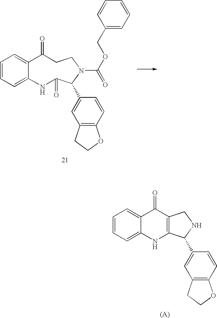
C1=CC=C2C(=C1)C(=O)C1=C(N2)C(C2=CC3=C(C=C2)OCC3)NC1.C1=CC=C2C(=C1)C(=O)CCN(C(=O)OCC1=CC=CC=C1)C(C1=CC3=C(C=C1)OCC3)C(=O)N2
